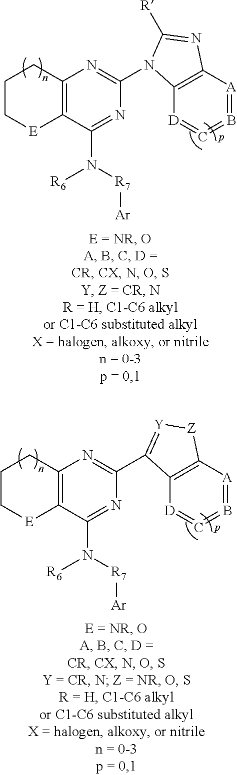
C12=C(N=C(N3C4=C([A]=B=C=[D]4)N=C3[R])N=C1N([R7][Ar])[R6])CCC[E]2.C12=C(N=C(C3=[Y][Z]C4=C3[D]=C=B=[A]4)N=C1N([R7][Ar])[R6])CCC[E]2
